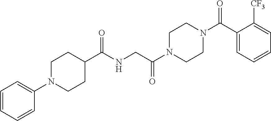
C(NCC(N1CCN(C(C2=CC=CC=C2[CF3])=O)CC1)=O)(=O)C1CCN(C2=CC=CC=C2)CC1
